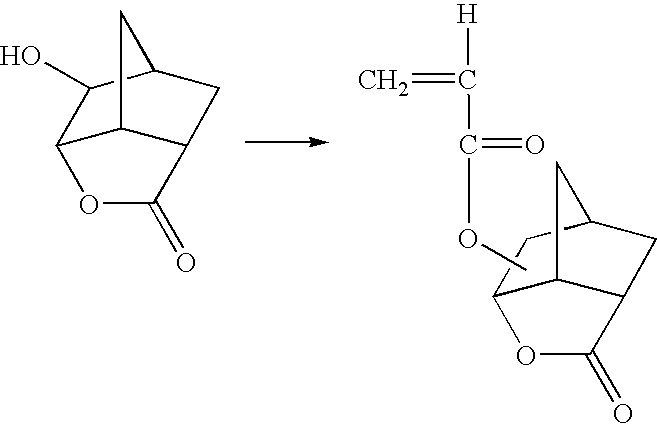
C12CC3CC1C(=O)OC2C3.O(C(=O)C(=C)[H])C.C12CC3CC1C(=O)OC2C3O
